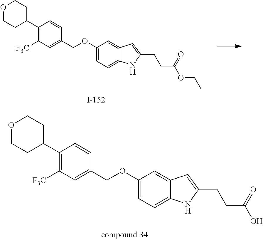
C1([F3C])=C(C2CCOCC2)C=CC(COC2=CC=C3C(=C2)C=C(CCC(=O)OCC)N3)=C1.C1(C2CCOCC2)=C([F3C])C=C(COC2=CC=C3C(=C2)C=C(CCC(=O)O)N3)C=C1
